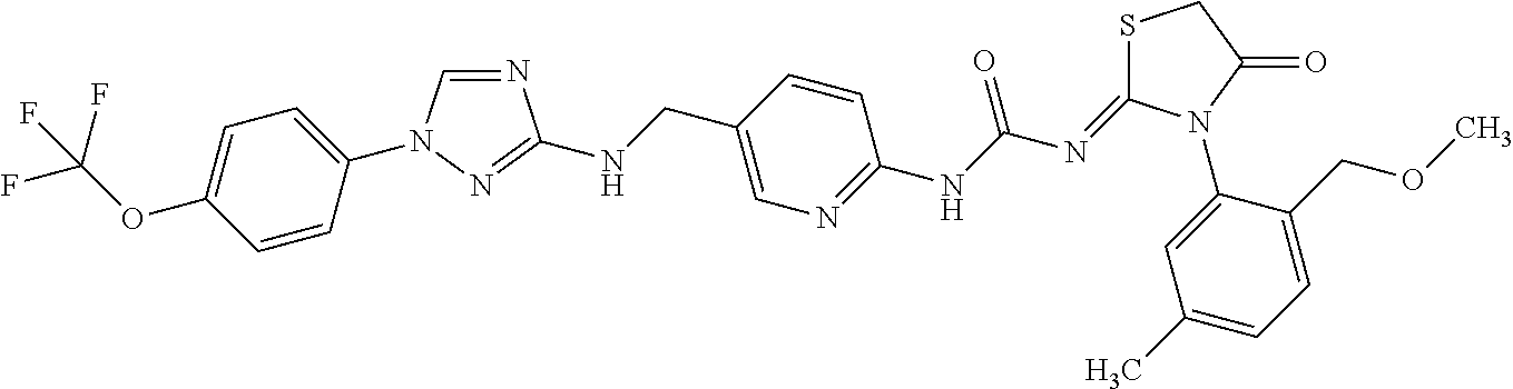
C1=CC(N2C=NC(NCC3=CN=C(NC(N=C4SCC(=O)N4C4=CC(C)=CC=C4COC)=O)C=C3)=N2)=CC=C1OC(F)(F)F
